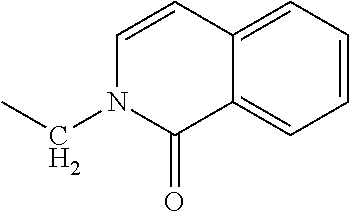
C1=CC=C2C(=C1)C(=O)N(CC)C=C2
